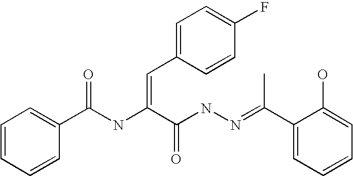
C1=CC=CC(C(NC(C(NN=C(C2=CC=CC=C2O)C)=O)=CC2=CC=C(F)C=C2)=O)=C1
